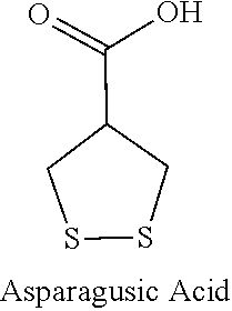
C1SSCC1C(O)=O
